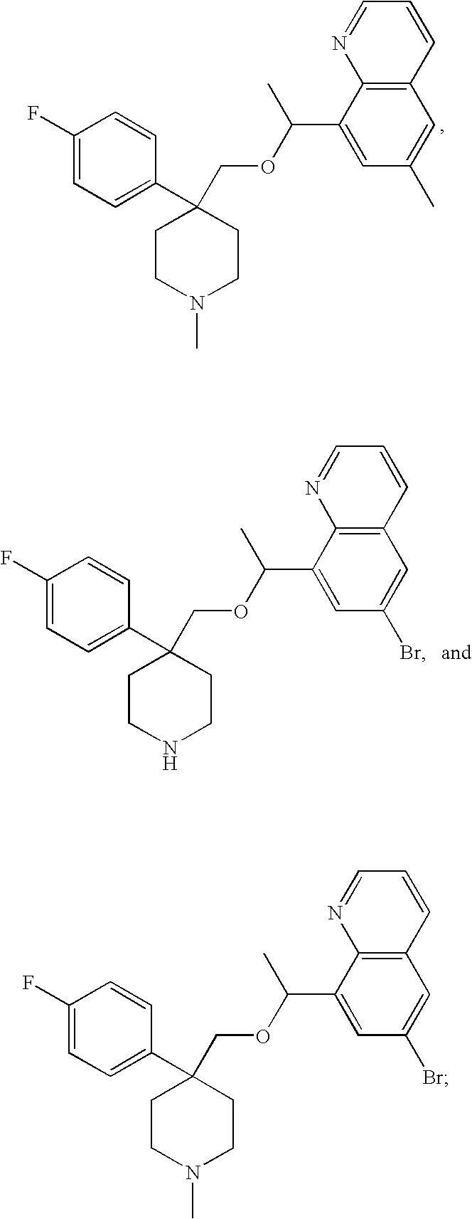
C1(F)=CC=C(C2(COC(C3=CC(C)=CC4=C3N=CC=C4)C)CCN(C)CC2)C=C1.C1(F)=CC=C(C2(COC(C3=CC(Br)=CC4=C3N=CC=C4)C)CCNCC2)C=C1.C1(F)=CC=C(C2(COC(C3=CC(Br)=CC4=C3N=CC=C4)C)CCN(C)CC2)C=C1
